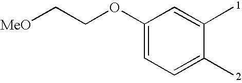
C1(OCC[MeO])=CC=C(C)C(C)=C1
